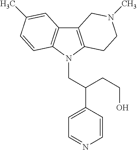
C12=C(N(CC(C3=CC=NC=C3)CCO)C3=C1C=C(C)C=C3)CCN(C)C2
